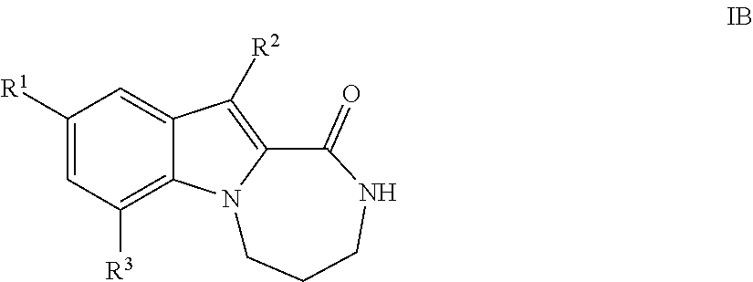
C1([R1])=CC([R3])=C2C(=C1)C([R2])=C1N2CCCNC1=O
